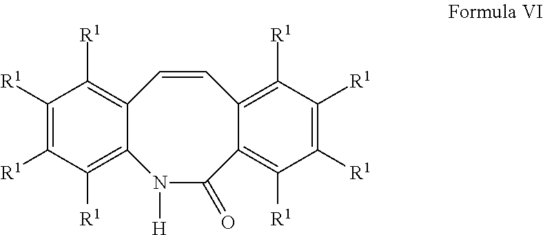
N1([H])C(=O)C2=C([R1])C([R1])=C([R1])C([R1])=C2C=CC2=C([R1])C([R1])=C([R1])C([R1])=C12
